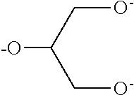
[-O]C(C[O-])C[O-]
